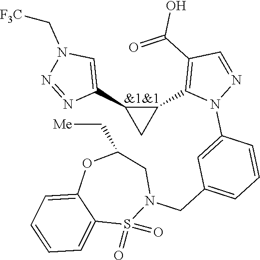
C1=C(N2N=CC(C(O)=O)=C2C2C(C3=CN(C[F3C])N=N3)C2)C=CC=C1CN1CC(C[Me])OC2=CC=CC=C2S1(=O)=O
